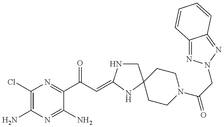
C1(Cl)=C(N)N=C(N)C(C(C=C2NCC3(N2)CCN(C(=O)CN2N=C4C(=N2)C=CC=C4)CC3)=O)=N1
